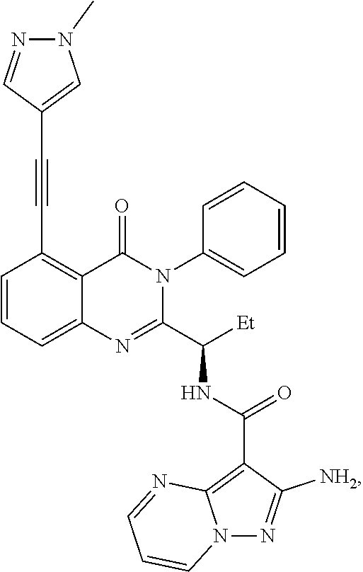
C1=CC=C2C(=C1C#CC1=CN(C)N=C1)C(=O)N(C1=CC=CC=C1)C(C([Et])NC(C1=C3N(N=C1[NH2])C=CC=N3)=O)=N2
